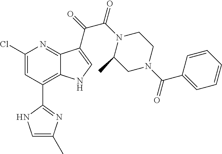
C1(Cl)=CC(C2=NC(C)=CN2)=C2C(=N1)C(C(C(=O)N1C(C)CN(C(C3=CC=CC=C3)=O)CC1)=O)=CN2
